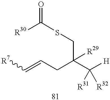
C(C(C([H])([R31])[R32])(CSC([R30])=O)[R29])C=C[R7]
